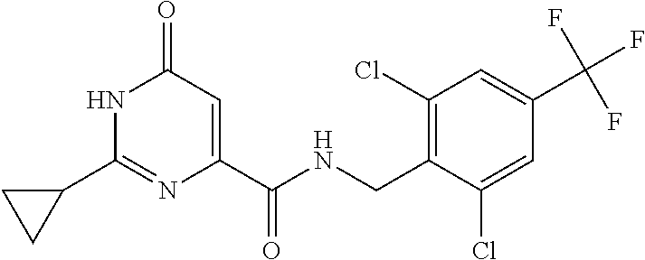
C1(=O)C=C(C(NCC2=C(Cl)C=C(C(F)(F)F)C=C2Cl)=O)N=C(C2CC2)N1
